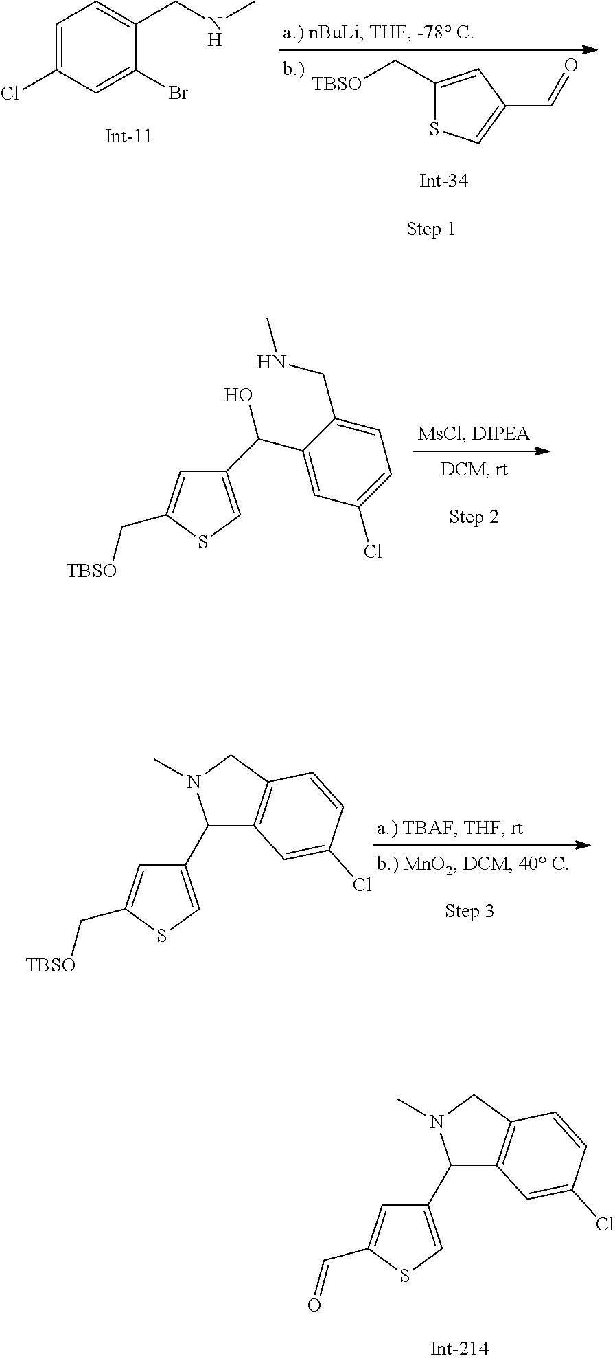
[TBSO]CC1=CC(C=O)=CS1.C1=C(Cl)C=C(Br)C(CNC)=C1.C1(C(O)C2=CC(Cl)=CC=C2CNC)=CSC(C[TBSO])=C1.C1(C2C3=C(CN2C)C=CC(Cl)=C3)=CSC(C[TBSO])=C1.C1(C2C3=C(CN2C)C=CC(Cl)=C3)=CSC(C=O)=C1
